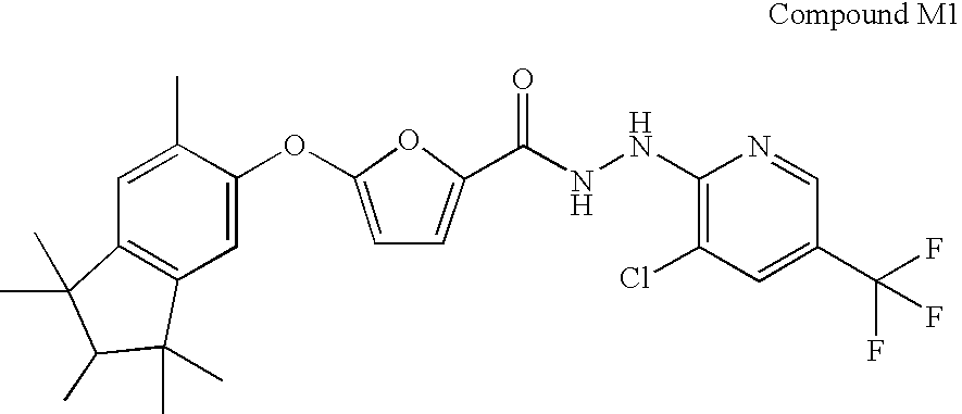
C12=C(C=C(OC3=CC=C(C(=O)NNC4=C(Cl)C=C(C(F)(F)F)C=N4)O3)C(C)=C1)C(C)(C)C(C)C2(C)C
